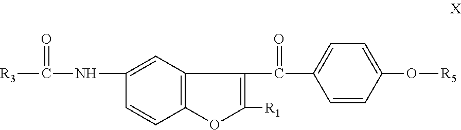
C1(NC([R3])=O)=CC2=C(C=C1)OC([R1])=C2C(=O)C1=CC=C(O[R5])C=C1
